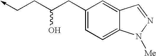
C1(CC(CC->C)O)=CC=C2C(=C1)C=NN2[Me]
